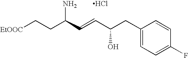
C1(CC(C=CC(CC[EtOOC])N)O)=CC=C(F)C=C1.Cl
